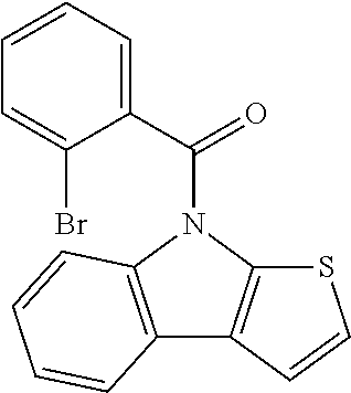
N1(C(=O)C2=CC=CC=C2Br)C2=C(C3=C1SC=C3)C=CC=C2
